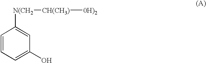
C1=CC=C(O)C=C1[N(CH2][CH(CH3)][0H)2]
